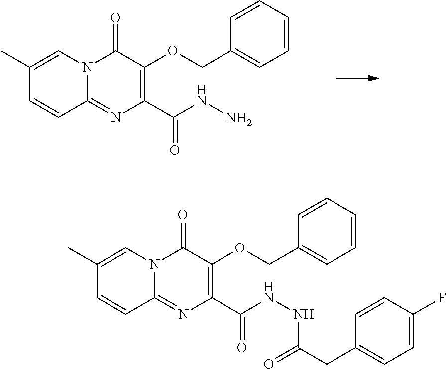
N12C(=NC(C(NN)=O)=C(OCC3=CC=CC=C3)C1=O)C=CC(C)=C2.N12C(=NC(C(NNC(CC3=CC=C(F)C=C3)=O)=O)=C(OCC3=CC=CC=C3)C1=O)C=CC(C)=C2
